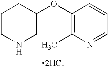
C1CNCC(OC2=C(C)N=CC=C2)C1.[2HCl]
